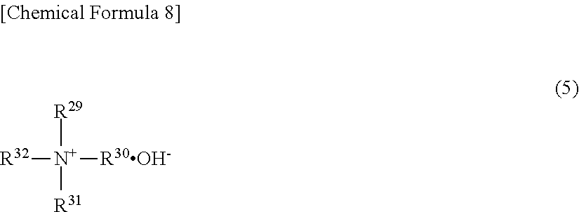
[R32][N+]([R30OH-])([R29])[R31]
